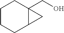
OCC12CCCCC1C2
